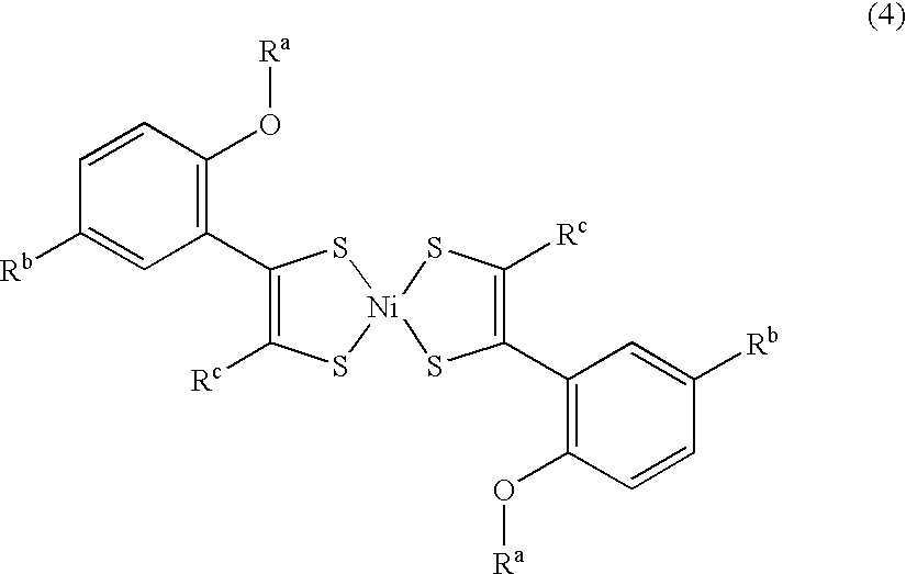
C1(C2=C(O[Ra])C=CC([Rb])=C2)=C([Rc])S[Ni]2(S1)SC([Rc])=C(C1=C(O[Ra])C=CC([Rb])=C1)S2
